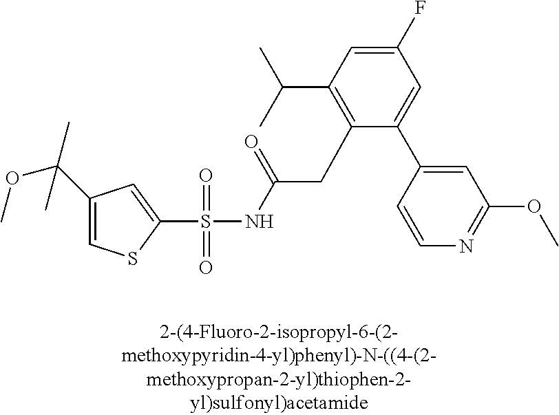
S(=O)(=O)(NC(CC1=C(C(C)C)C=C(F)C=C1C1=CC(OC)=NC=C1)=O)C1=CC(C(C)(OC)C)=CS1
